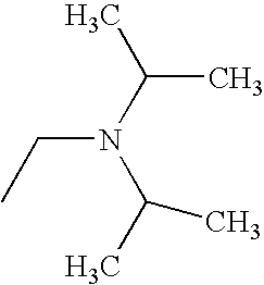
CC(N(C(C)C)CC)C
